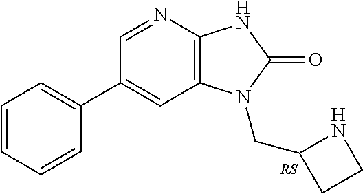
C1(C2=CC=CC=C2)=CC2=C(N=C1)NC(=O)N2CC1CCN1
